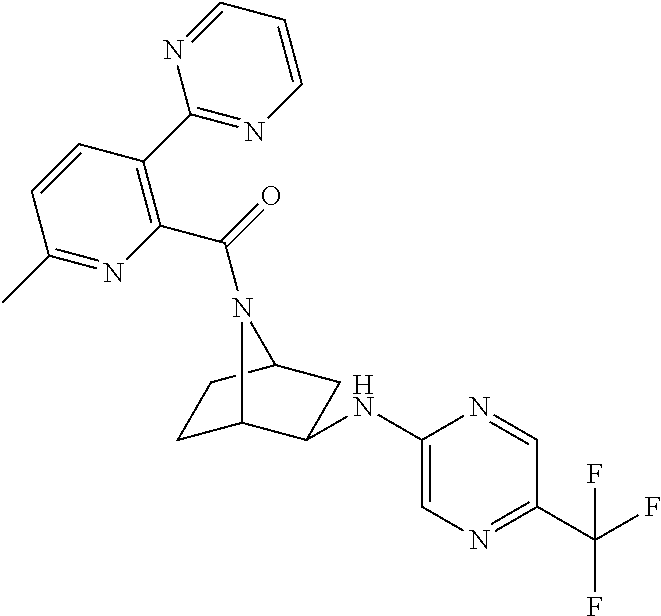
C1C2C(NC3=CN=C(C(F)(F)F)C=N3)CC(C1)N2C(=O)C1=C(C2=NC=CC=N2)C=CC(C)=N1
